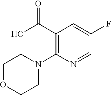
C(C1=C(N2CCOCC2)N=CC(F)=C1)(O)=O
